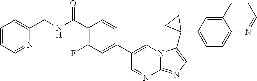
C1=CC=NC(CNC(C2=C(F)C=C(C3=CN4C(=NC=C4C4(C5=CC=C6C(=C5)C=CC=N6)CC4)N=C3)C=C2)=O)=C1
